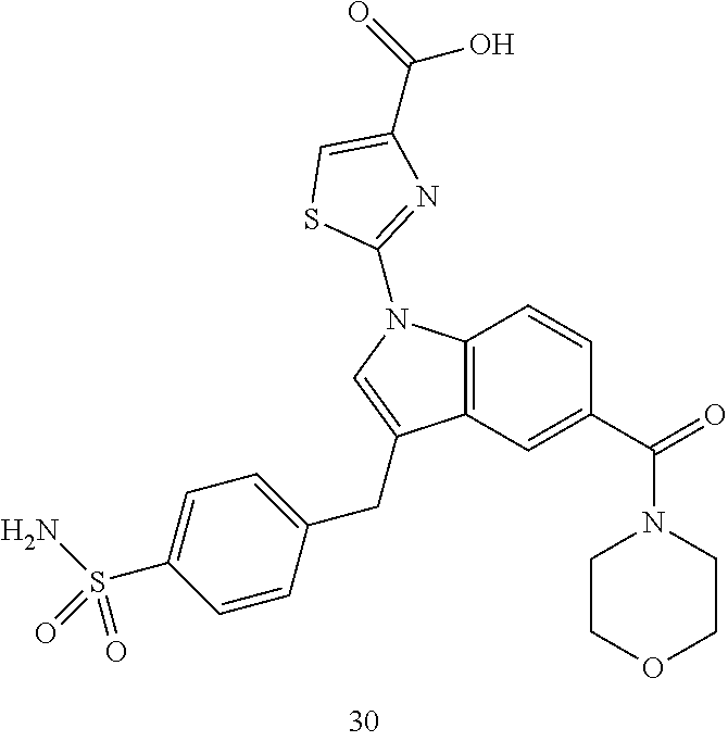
C12=C(N(C3=NC(C(=O)O)=CS3)C=C1CC1=CC=C(S(N)(=O)=O)C=C1)C=CC(C(=O)N1CCOCC1)=C2
